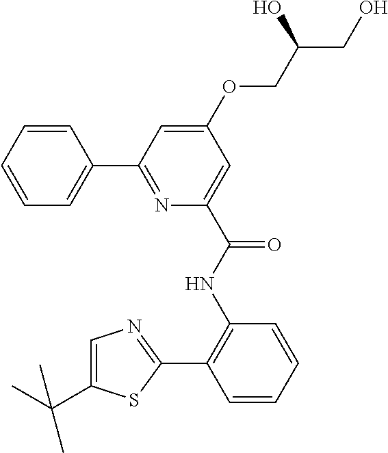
C1=CC(C2=NC(C(NC3=C(C4=NC=C(C(C)(C)C)S4)C=CC=C3)=O)=CC(OCC(CO)O)=C2)=CC=C1
